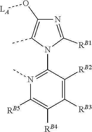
O(C1=C(C)N(C2=N(C)C([RB5])=C([RB4])C([RB3])=C2[RB2])C([RB1])=N1)[LA]
